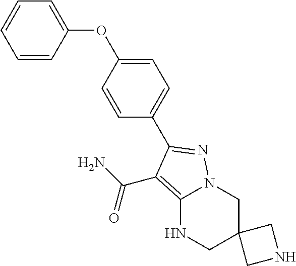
C12=C(C(N)=O)C(C3=CC=C(OC4=CC=CC=C4)C=C3)=NN1CC1(CN2)CNC1
